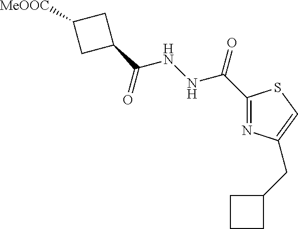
C1(C(NNC(C2CC([MeOOC])C2)=O)=O)=NC(CC2CCC2)=CS1
